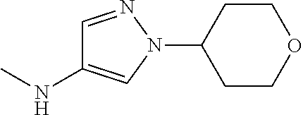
C1=NN(C2CCOCC2)C=C1NC
